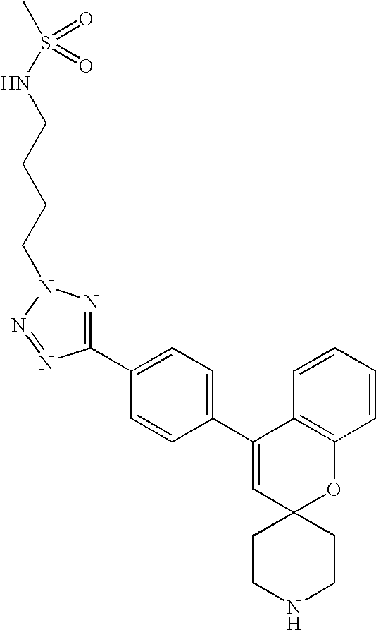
C1(C2=CC=C(C3=CC4(OC5=C3C=CC=C5)CCNCC4)C=C2)=NN(CCCCNS(C)(=O)=O)N=N1
